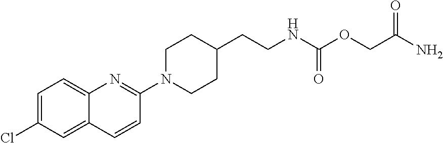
C12=CC=C(Cl)C=C1C=CC(N1CCC(CCNC(OCC(=O)N)=O)CC1)=N2
